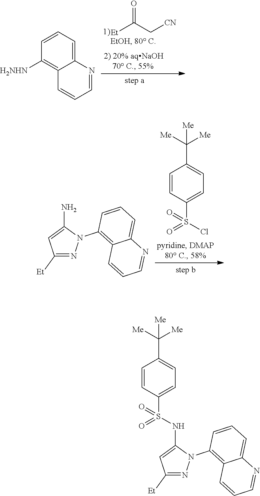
C1=CC(S(Cl)(=O)=O)=CC=C1C([Me])([Me])[Me].C1([Et])=NN(C2=C3C(=CC=C2)N=CC=C3)C(N)=C1.C1=CC=C2C(=C1[H2NHN])C=CC=N2.[Et]C(C[CN])=O.C1([Et])=NN(C2=C3C(=CC=C2)N=CC=C3)C(NS(C2=CC=C(C([Me])([Me])[Me])C=C2)(=O)=O)=C1
